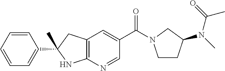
C12=C(C=C(C(=O)N3CCC(N(C)C(=O)C)C3)C=N1)CC(C1=CC=CC=C1)(C)N2
